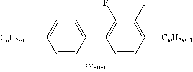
C1=CC(C2=C(F)C(F)=C([CmH2m+1])C=C2)=CC=C1[CnH2n+1]
